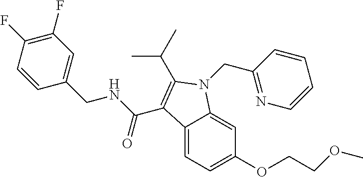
C12=CC=C(OCCOC)C=C1N(CC1=NC=CC=C1)C(C(C)C)=C2C(NCC1=CC(F)=C(F)C=C1)=O
